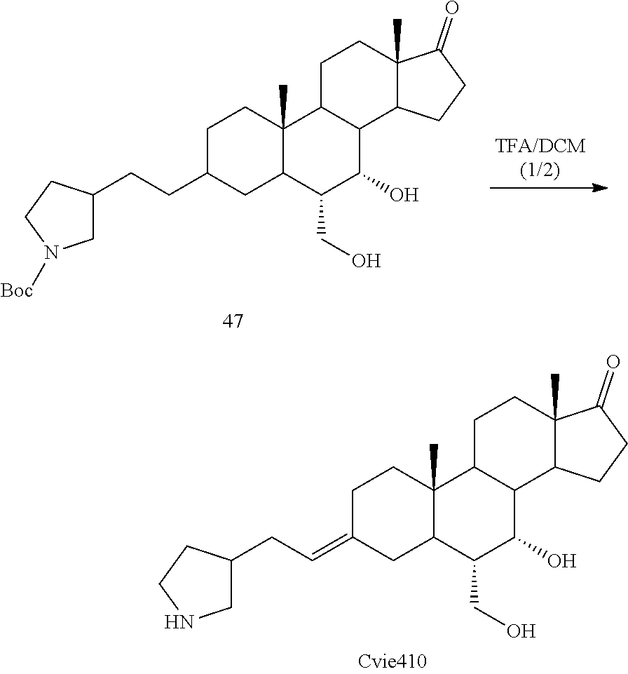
C1C(CC=C2CC3C(C)(CC2)C2C(C(O)C3CO)C3C(C)(CC2)C(=O)CC3)CCN1.C1C(CCC2CC3C(C)(CC2)C2C(C(O)C3CO)C3C(C)(CC2)C(=O)CC3)CCN1[Boc]
